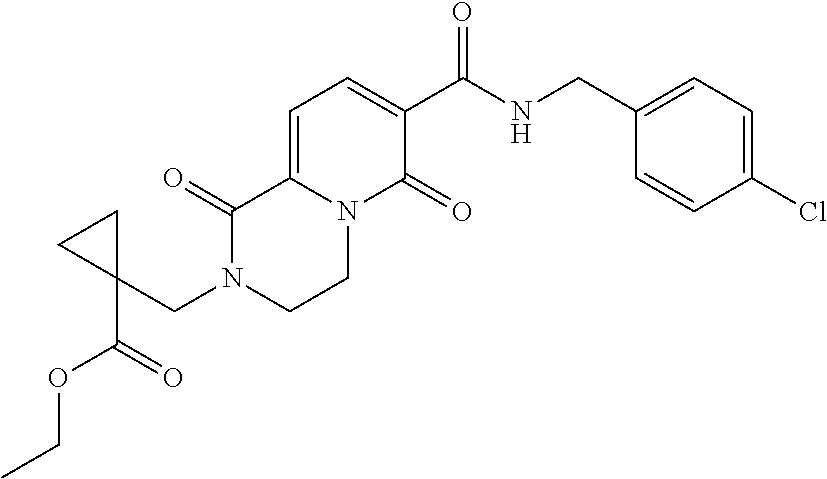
C1=C2N(C(=O)C(C(NCC3=CC=C(Cl)C=C3)=O)=C1)CCN(CC1(C(=O)OCC)CC1)C2=O
